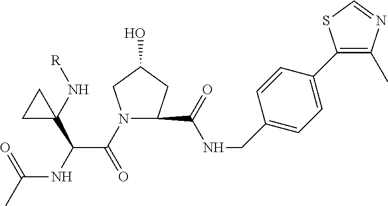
N1(C(C(NC(C)=O)C2(N[R])CC2)=O)CC(O)CC1C(NCC1=CC=C(C2=C(C)N=CS2)C=C1)=O
